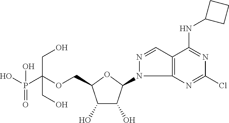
C(OCC1C(O)C(O)C(N2C3=C(C=N2)C(NC2CCC2)=NC(Cl)=N3)O1)(P(O)(O)=O)(CO)CO
